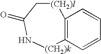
[(CH2)l]1CC(=O)N[(CH2)k]C2=C1C=CC=C2
